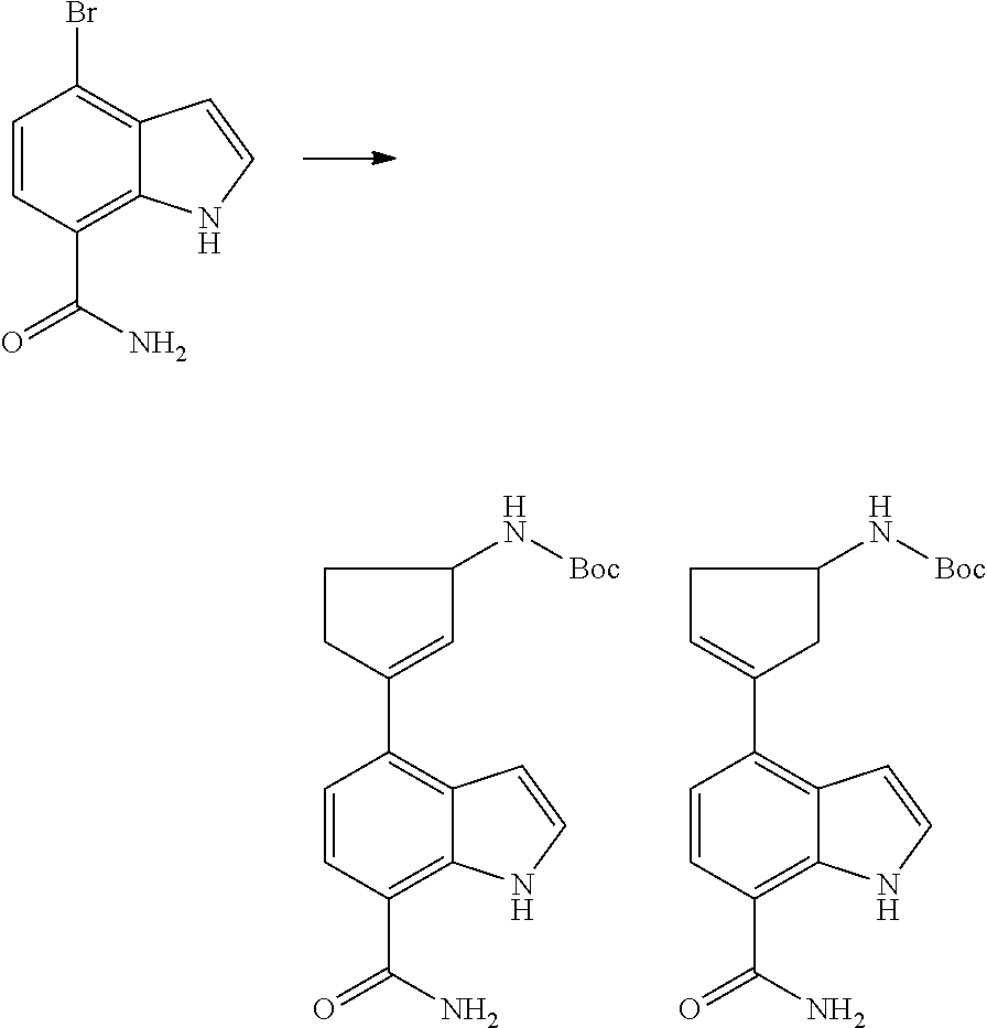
C1=CC(C(=O)N)=C2C(=C1Br)C=CN2.C1CC(C2=C3C(=C(C(=O)N)C=C2)NC=C3)=CC1N[Boc].C1C=C(C2=C3C(=C(C(=O)N)C=C2)NC=C3)CC1N[Boc]
